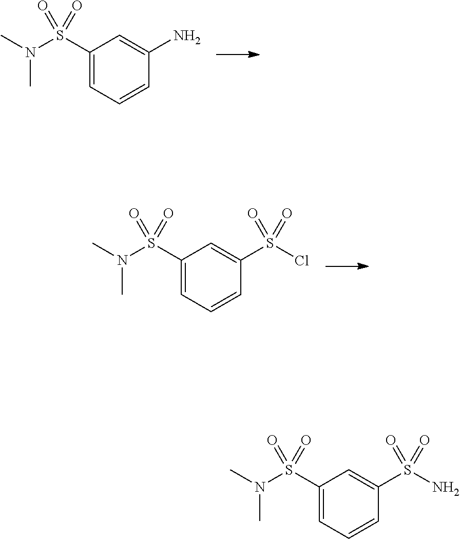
C1(S(N(C)C)(=O)=O)=CC=CC(N)=C1.C1(S(N(C)C)(=O)=O)=CC=CC(S(Cl)(=O)=O)=C1.C1(S(N(C)C)(=O)=O)=CC=CC(S(N)(=O)=O)=C1
